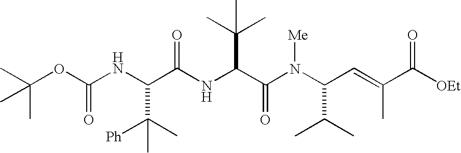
C(C(NC(C(N(C(C=C(C([OEt])=O)C)C(C)C)[Me])=O)C(C)(C)C)=O)(C([Ph])(C)C)NC(OC(C)(C)C)=O
